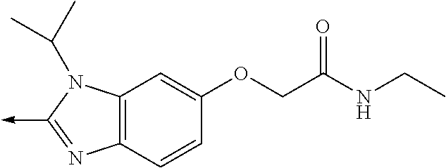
C12=C(C=CC(OCC(NCC)=O)=C1)N=C(->C)N2C(C)C
